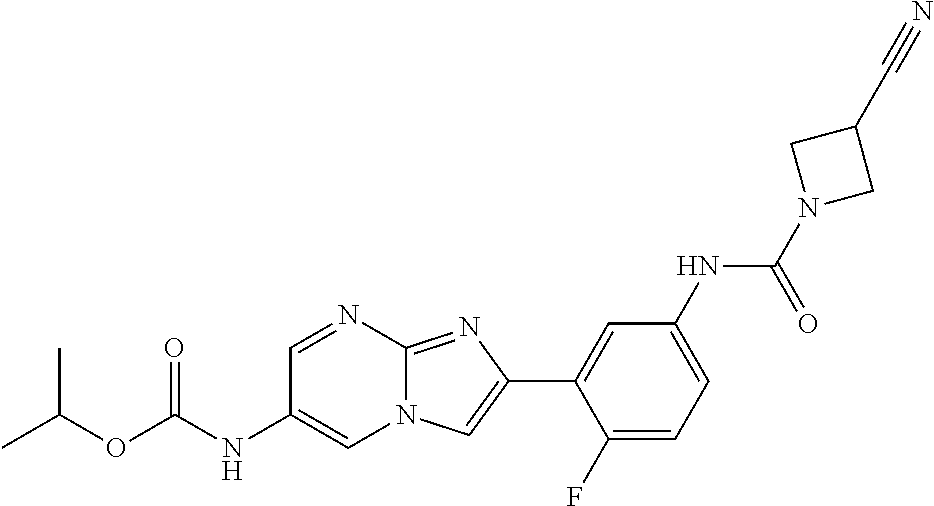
C1=NC2=NC(C3=CC(NC(N4CC(C#N)C4)=O)=CC=C3F)=CN2C=C1NC(OC(C)C)=O
